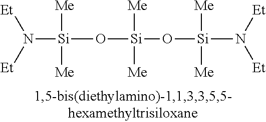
[Si](O[Si](O[Si](N([Et])[Et])([Me])[Me])([Me])[Me])([Me])([Me])N([Et])[Et]
